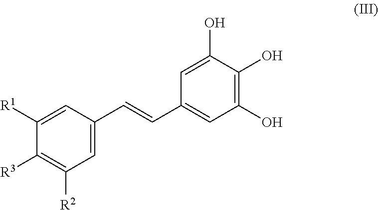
C1=C(C=CC2=CC(O)=C(O)C(O)=C2)C=C([R1])C([R3])=C1[R2]
